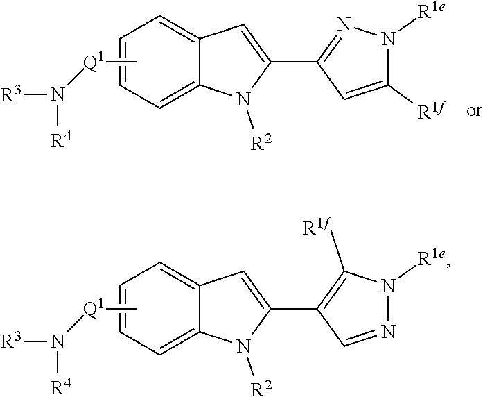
C[Q1]N([R3])[R4].C1=C2C(=CC=C1)C=C(C1=C([R1f])N([R1e])N=C1)N2[R2].C[Q1]N([R3])[R4].C1=C2C(=CC=C1)C=C(C1=NN([R1e])C([R1f])=C1)N2[R2]
